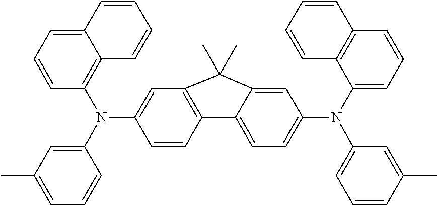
C12=C(C=C(N(C3=C4C(=CC=C3)C=CC=C4)C3=CC(C)=CC=C3)C=C1)C(C)(C)C1=CC(N(C3=CC=CC4=C3C=CC=C4)C3=CC=CC(C)=C3)=CC=C21
